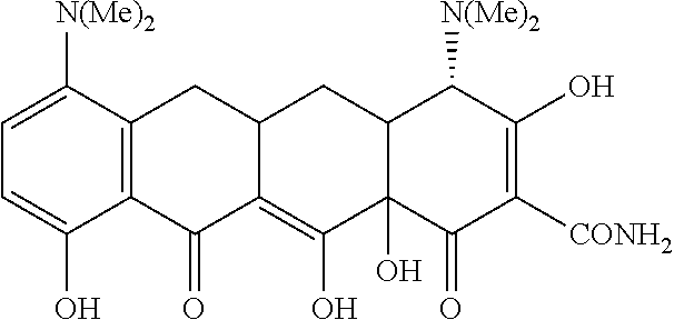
C1=C(O)C2=C(C([N(Me)2])=C1)CC1C(=C(O)C3(O)C(C1)C([N(Me)2])C(O)=C([CONH2])C3=O)C2=O
